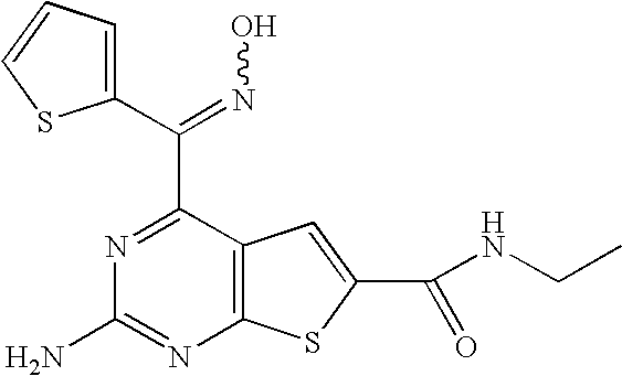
C(=NO)(C1=NC(N)=NC2=C1C=C(C(NCC)=O)S2)C1=CC=CS1
